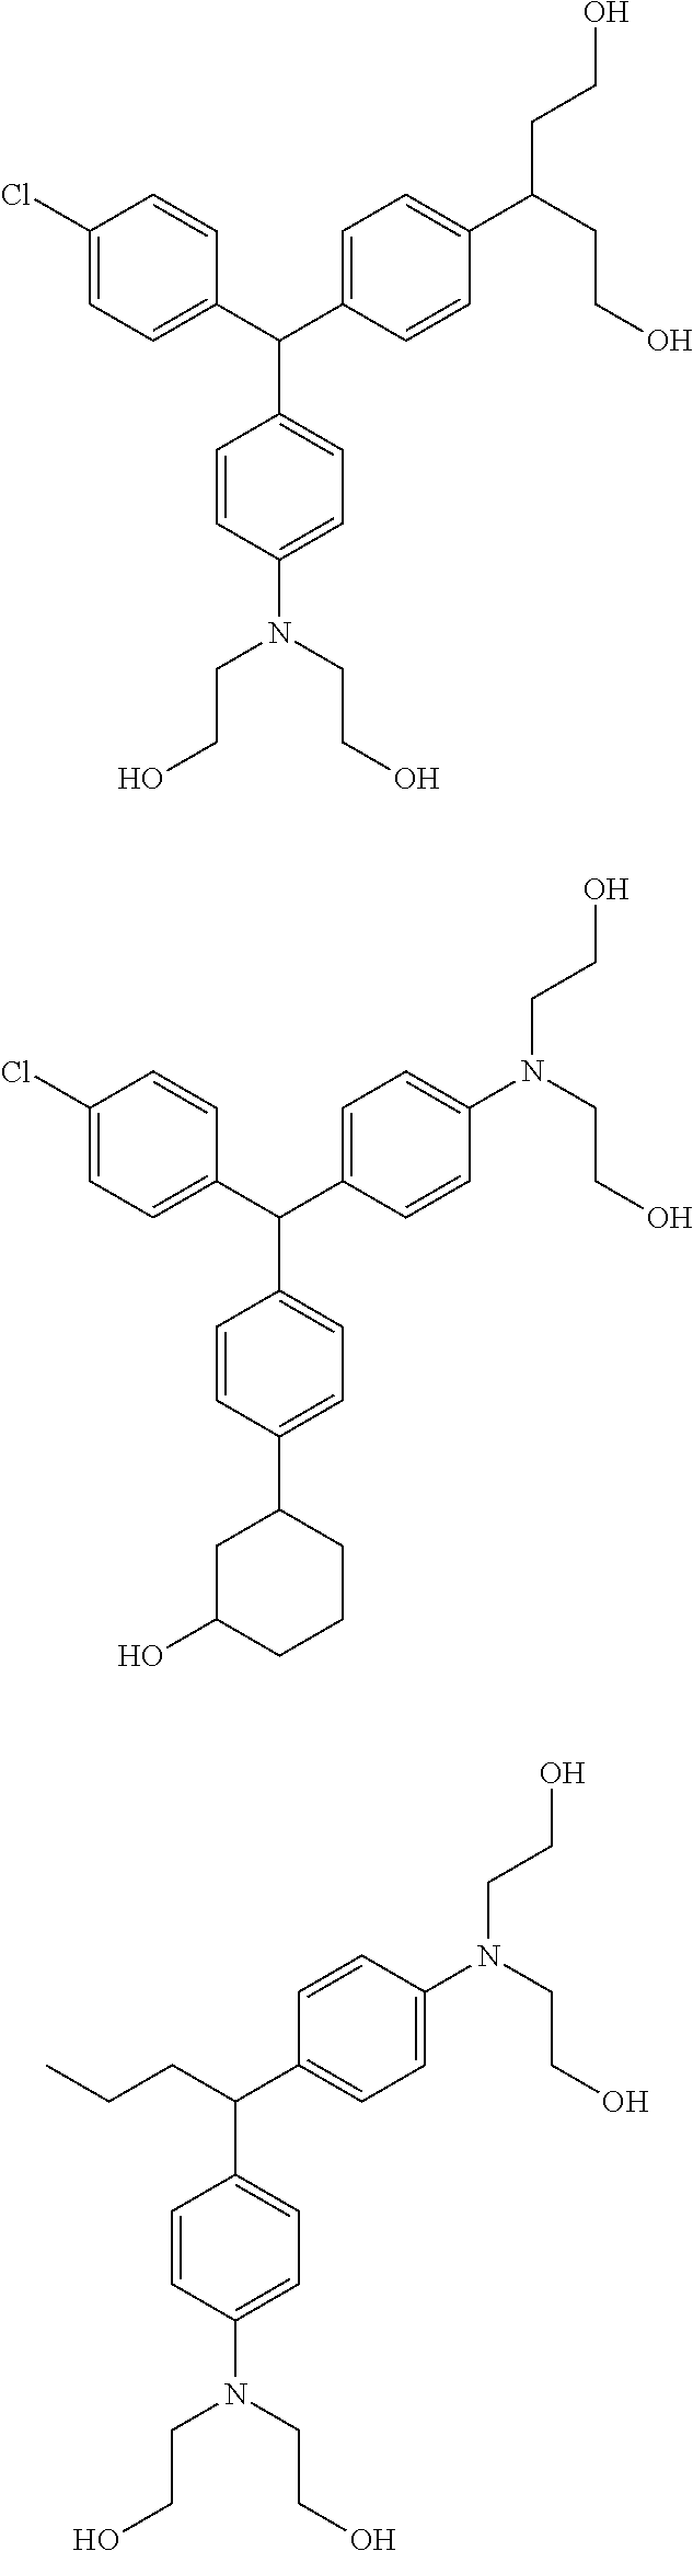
C1(Cl)=CC=C(C(C2=CC=C(C(CCO)CCO)C=C2)C2=CC=C(N(CCO)CCO)C=C2)C=C1.C1(Cl)=CC=C(C(C2=CC=C(N(CCO)CCO)C=C2)C2=CC=C(C3CCCC(O)C3)C=C2)C=C1.CCCC(C1=CC=C(N(CCO)CCO)C=C1)C1=CC=C(N(CCO)CCO)C=C1
